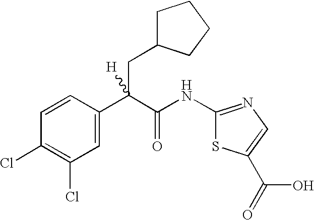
C1=C(C(C(NC2=NC=C(C(=O)O)S2)=O)(CC2CCCC2)[H])C=CC(Cl)=C1Cl
